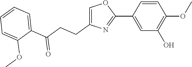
C1(C2=CC(O)=C(OC)C=C2)=NC(CCC(C2=CC=CC=C2OC)=O)=CO1
